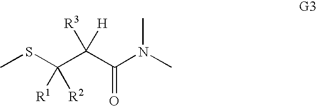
CSC(C(C(N(C)C)=O)([H])[R3])([R1])[R2]
